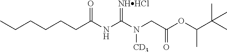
CCCCCCC(NC(N(CC(OC(C(C)(C)C)C)=O)[CD3])=[NHHCl])=O
